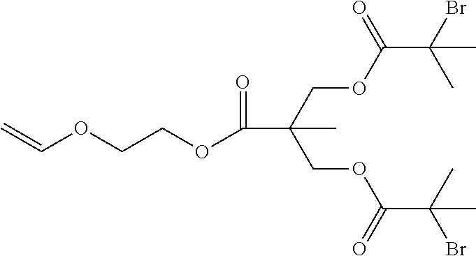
C(OC(C(C)(Br)C)=O)C(COC(C(C)(Br)C)=O)(C)C(=O)OCCOC=C
